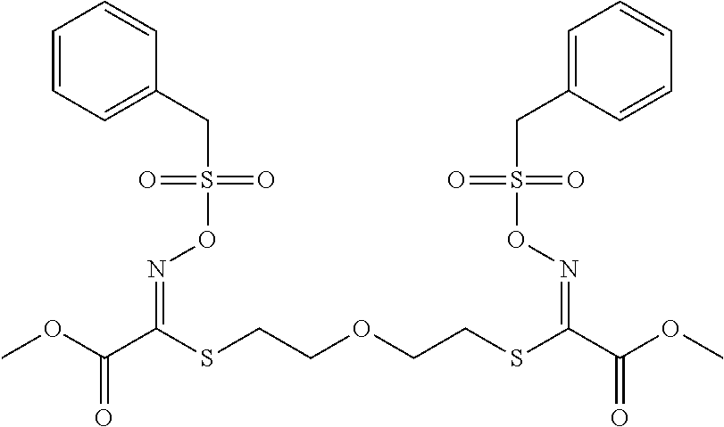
COC(C(SCCOCCSC(C(OC)=O)=NOS(CC1=CC=CC=C1)(=O)=O)=NOS(CC1=CC=CC=C1)(=O)=O)=O
